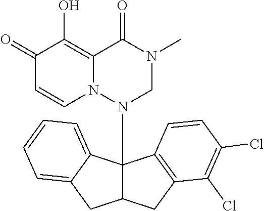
C1(=O)C=CN2C(=C1O)C(=O)N(C)CN2C12C(CC3=C1C=CC(Cl)=C3Cl)CC1=CC=CC=C21
